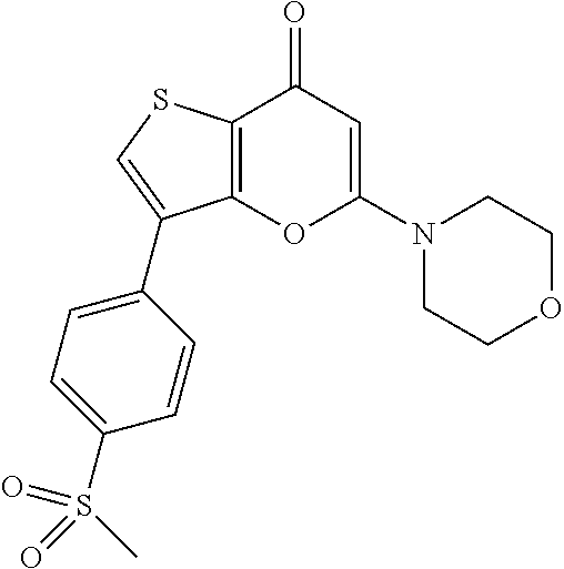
C12=C(SC=C1C1=CC=C(S(C)(=O)=O)C=C1)C(=O)C=C(N1CCOCC1)O2
